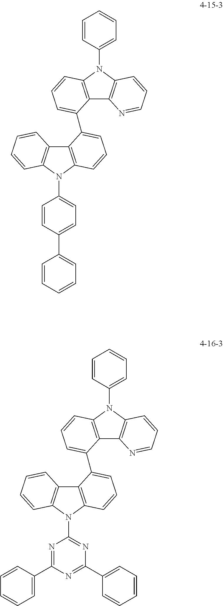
C12=C(N(C3=CC=C(C4=CC=CC=C4)C=C3)C3=C1C=CC=C3)C=CC=C2C1=CC=CC2=C1C1=C(N2C2=CC=CC=C2)C=CC=N1.C12=C(N(C3=NC(C4=CC=CC=C4)=NC(C4=CC=CC=C4)=N3)C3=C1C=CC=C3)C=CC=C2C1=CC=CC2=C1C1=C(N2C2=CC=CC=C2)C=CC=N1
